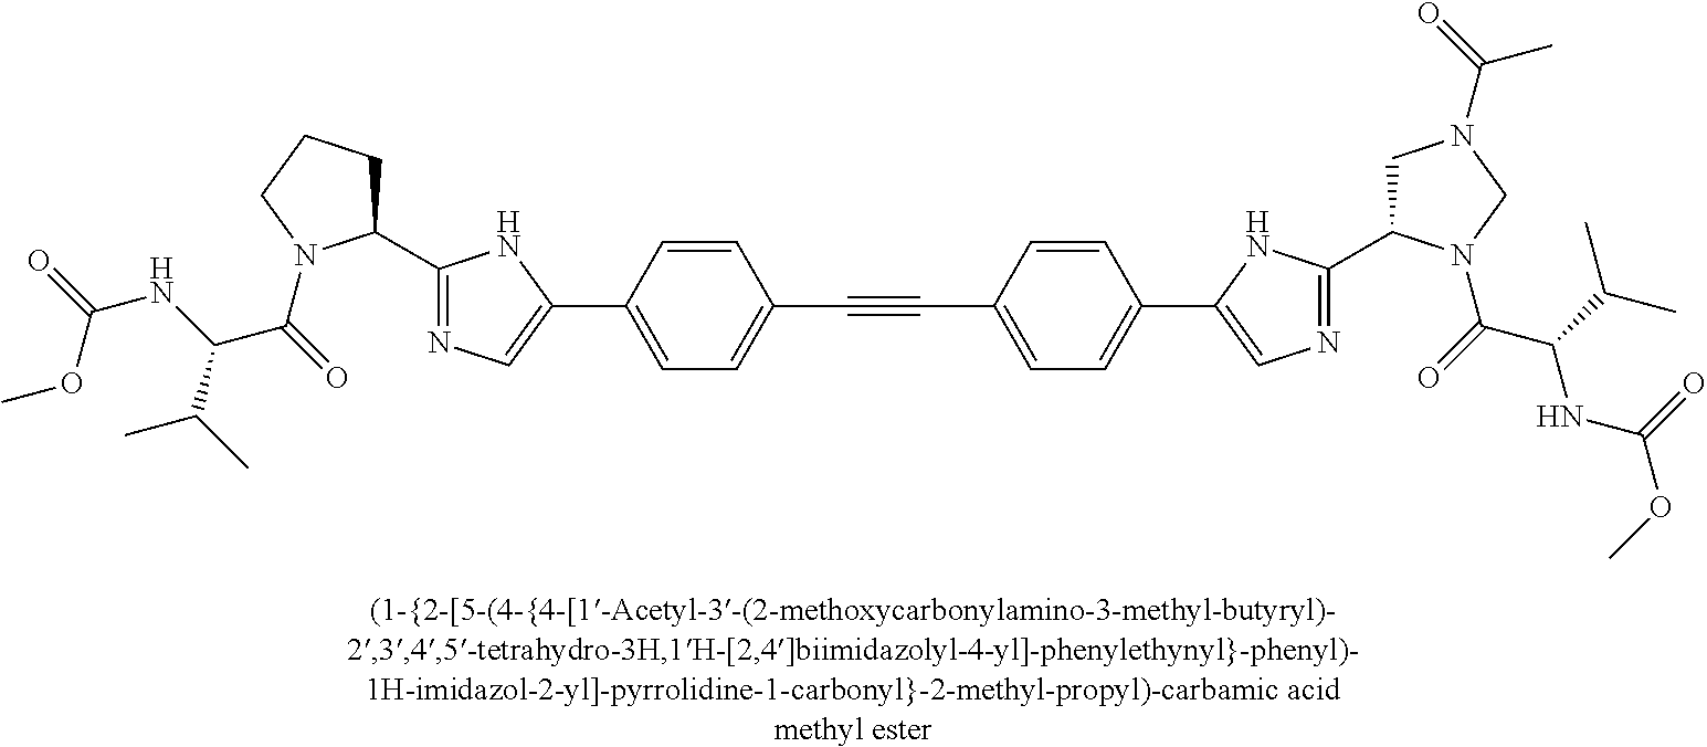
C1=CC(C2=CN=C(C3CCCN3C(=O)C(NC(=O)OC)C(C)C)N2)=CC=C1C#CC1=CC=C(C2=CN=C(C3CN(C(=O)C)CN3C(=O)C(C(C)C)NC(OC)=O)N2)C=C1
